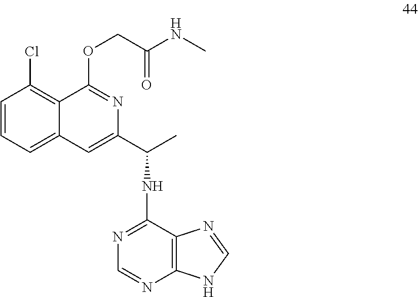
C1=CC=C2C(=C1Cl)C(OCC(=O)NC)=NC(C(C)NC1=NC=NC3=C1N=CN3)=C2
